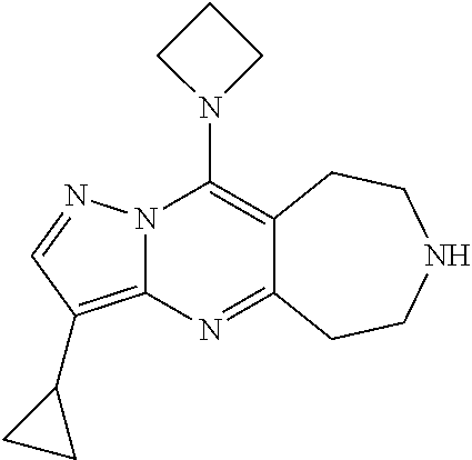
N12C(=C(C3CC3)C=N1)N=C1C(=C2N2CCC2)CCNCC1
